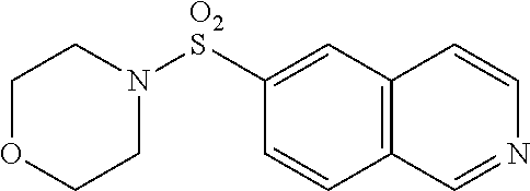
C1=C([O2S]N2CCOCC2)C=CC2=C1C=CN=C2
